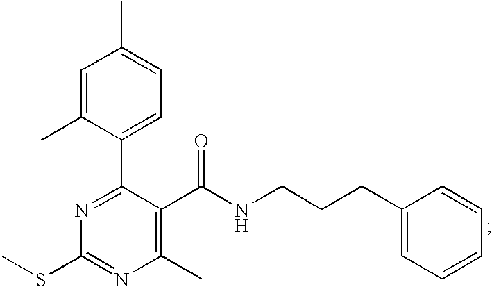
N1=C(C2=CC=C(C)C=C2C)C(C(NCCCC2=CC=CC=C2)=O)=C(C)N=C1SC
